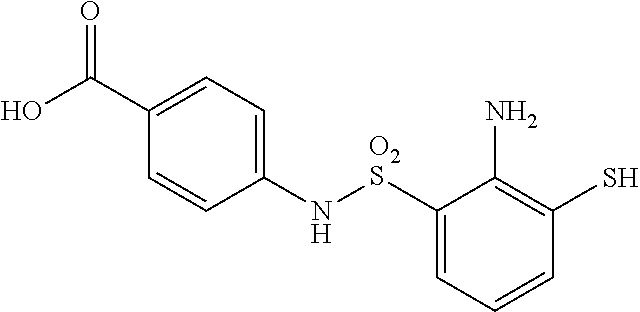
C1=C(C(=O)O)C=CC(N[O2S]C2=CC=CC(S)=C2N)=C1
